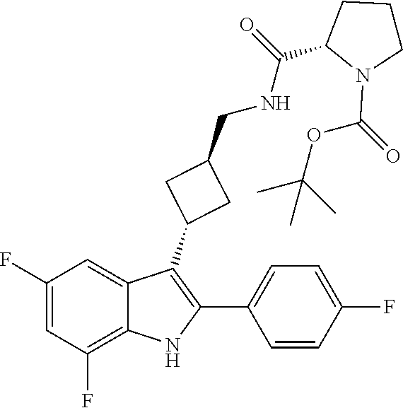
C1=C(C2=C(C3CC(CNC(=O)C4N(C(OC(C)(C)C)=O)CCC4)C3)C3=CC(F)=CC(F)=C3N2)C=CC(F)=C1
